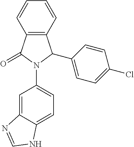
C12=C(C(=O)N(C3=CC=C4C(=C3)N=CN4)C1C1=CC=C(Cl)C=C1)C=CC=C2
